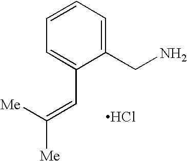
C1(CN)=CC=CC=C1C=C([Me])[Me].Cl
